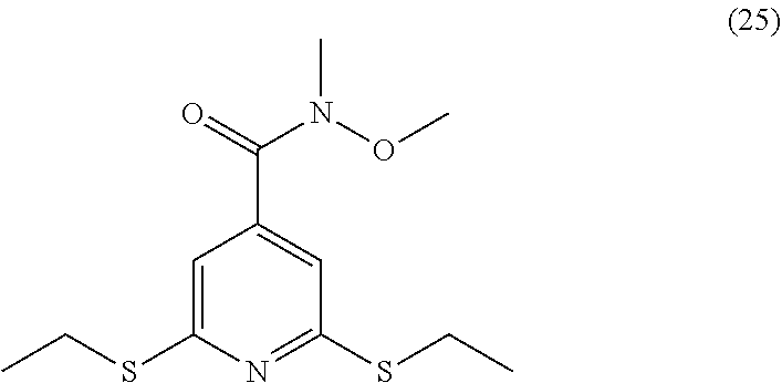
C1=C(SCC)N=C(SCC)C=C1C(N(OC)C)=O
